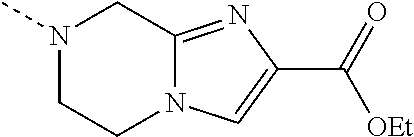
N1(C)CCN2C(=NC(C(=O)[OEt])=C2)C1
